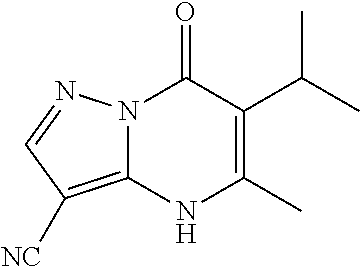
C1(C(C)C)=C(C)NC2=C([NC])C=NN2C1=O
